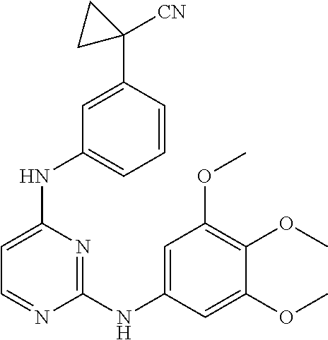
C1=C(NC2=CC=CC(C3([CN])CC3)=C2)N=C(NC2=CC(OC)=C(OC)C(OC)=C2)N=C1
